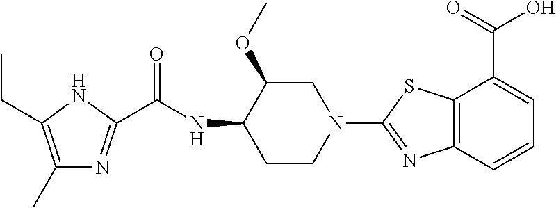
C1(C)=C(CC)NC(C(NC2CCN(C3=NC4=C(S3)C(C(=O)O)=CC=C4)CC2OC)=O)=N1
